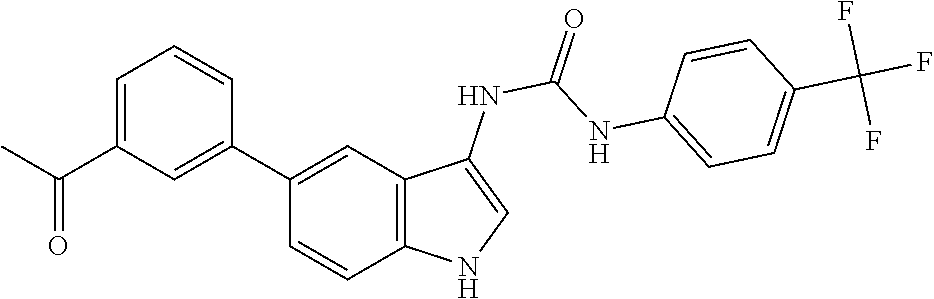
O=C(NC1=CNC2=C1C=C(C1=CC(C(=O)C)=CC=C1)C=C2)NC1=CC=C(C(F)(F)F)C=C1
